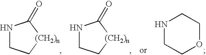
N1CC[(CH2)n]C1=O.N1CC[(CH2)n]C1=O.N1CCOCC1
